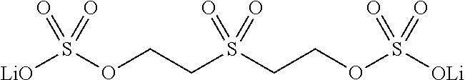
[LiO]S(OCCS(CCOS([OLi])(=O)=O)(=O)=O)(=O)=O
